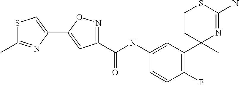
C1(NC(=O)C2=NOC(C3=CSC(C)=N3)=C2)=CC(C2(C)N=C(N)SCC2)=C(F)C=C1
